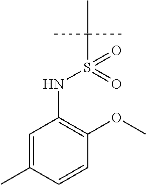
C1=C(C)C=CC(OC)=C1NS(C(C)(C)C)(=O)=O
